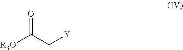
O=C(C[Y])[R3O]
